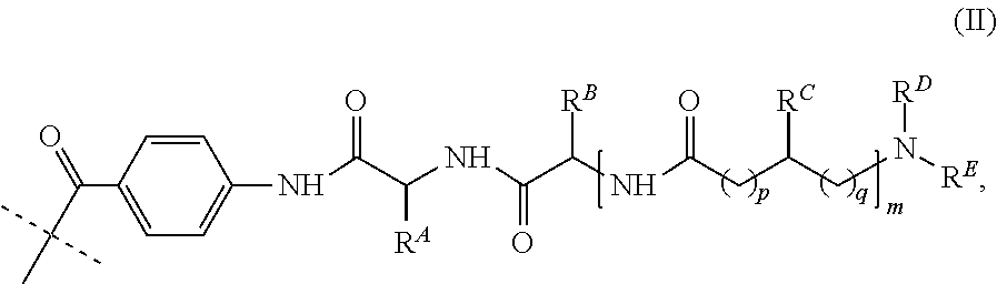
C1(C(C(C)(C)C)=O)=CC=C(NC(C([RA])NC(=O)C(NC(CC(CN([RE])[RD])[RC])=O)[RB])=O)C=C1
